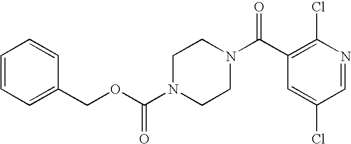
C(N1CCN(C(C2=C(Cl)N=CC(Cl)=C2)=O)CC1)(OCC1=CC=CC=C1)=O
